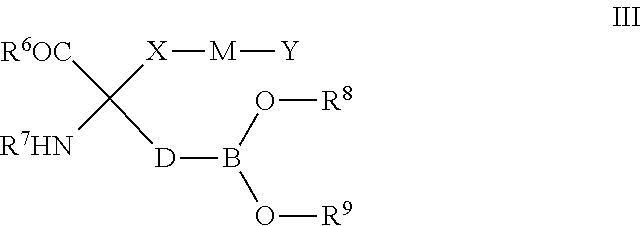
[D](B(O[R8])O[R9])C([R6OC])([X][M][Y])[R7HN]
